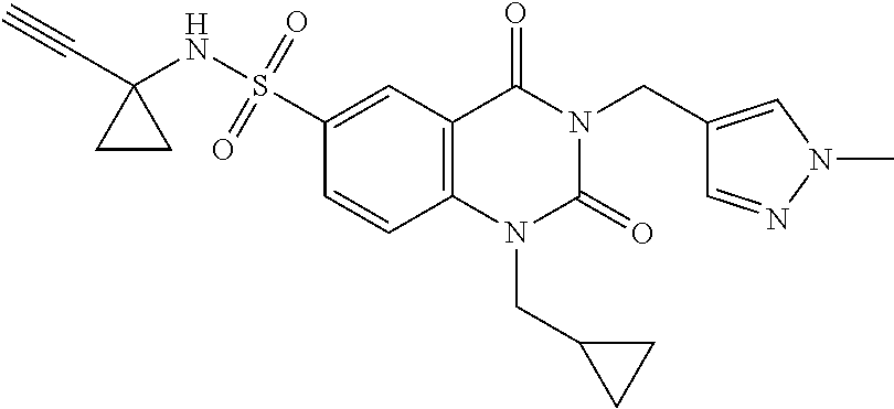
C(N1C(=O)N(CC2CC2)C2=C(C1=O)C=C(S(=O)(=O)NC1(C#C)CC1)C=C2)C1=CN(C)N=C1
